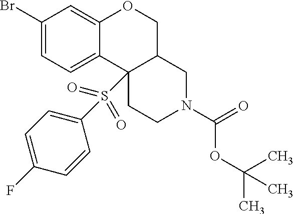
C1(Br)=CC=C2C(=C1)OCC1C2(S(=O)(=O)C2=CC=C(F)C=C2)CCN(C(=O)OC(C)(C)C)C1
